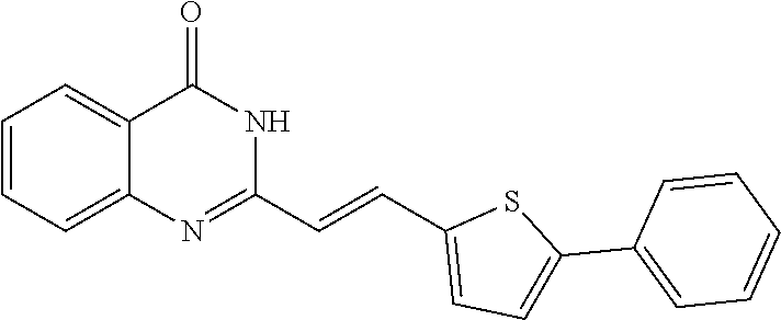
C1(C=CC2=NC3=CC=CC=C3C(=O)N2)=CC=C(C2=CC=CC=C2)S1
